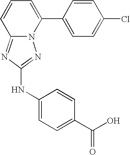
C12=NC(NC3=CC=C(C(O)=O)C=C3)=NN1C(C1=CC=C(Cl)C=C1)=CC=C2
